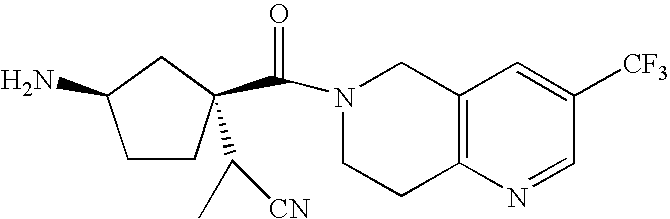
N1(C(=O)C2(C([CN])C)CCC(N)C2)CCC2=C(C1)C=C([CF3])C=N2
